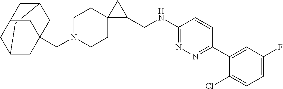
C(N1CCC2(CC1)C(CNC1=NN=C(C3=CC(F)=CC=C3Cl)C=C1)C2)C12CC3CC(CC(C1)C3)C2
